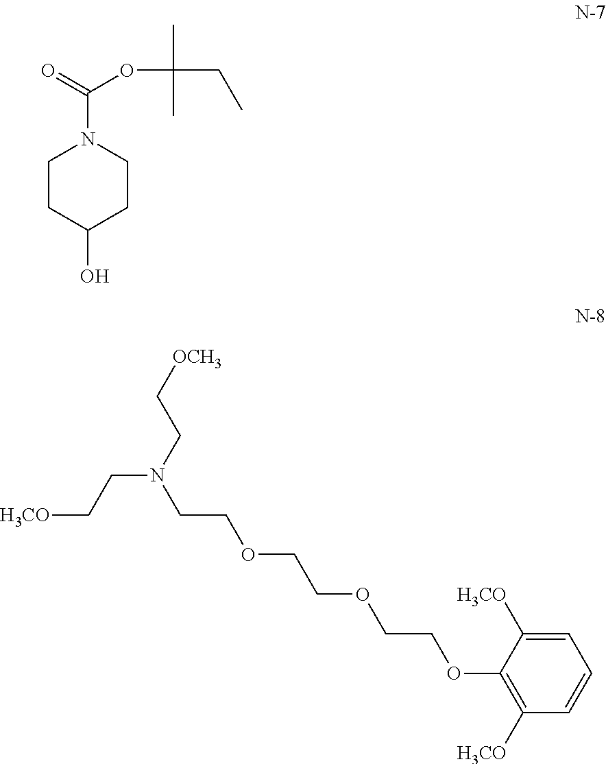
C1CC(O)CCN1C(OC(CC)(C)C)=O.[H3CO]CCN(CCOCCOCCOC1=C([H3CO])C=CC=C1[H3CO])CC[OCH3]
